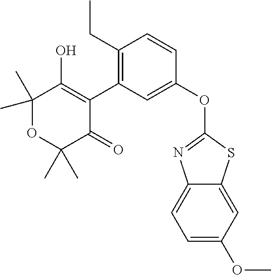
C1(C)(C)OC(C)(C)C(=O)C(C2=C(CC)C=CC(OC3=NC4=CC=C(OC)C=C4S3)=C2)=C1O
